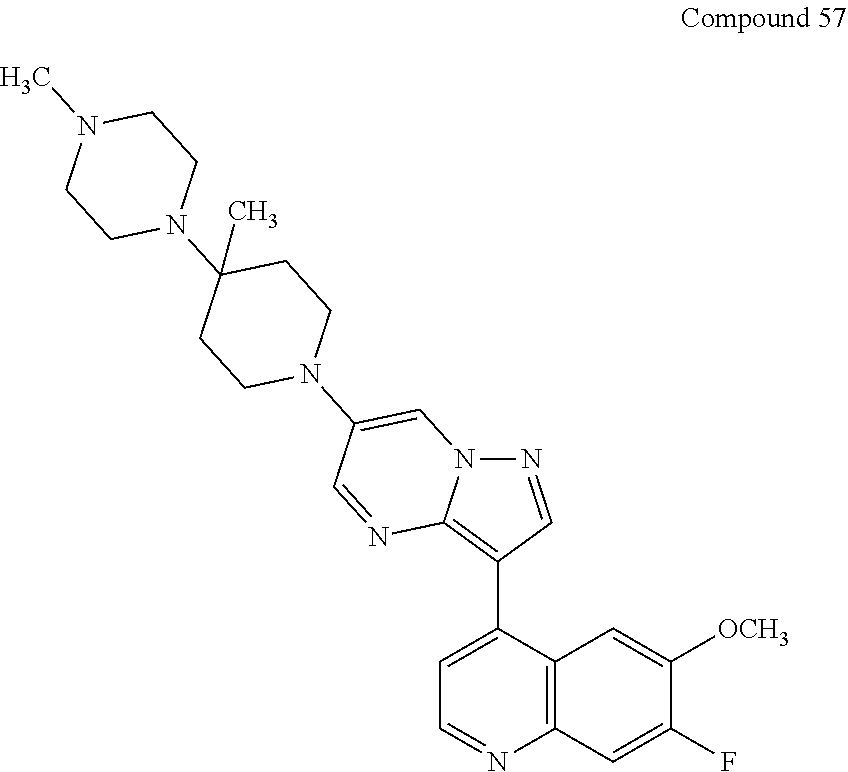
N12N=CC(C3=CC=NC4=C3C=C([OCH3])C(F)=C4)=C1N=CC(N1CCC(N3CCN(C)CC3)(C)CC1)=C2
